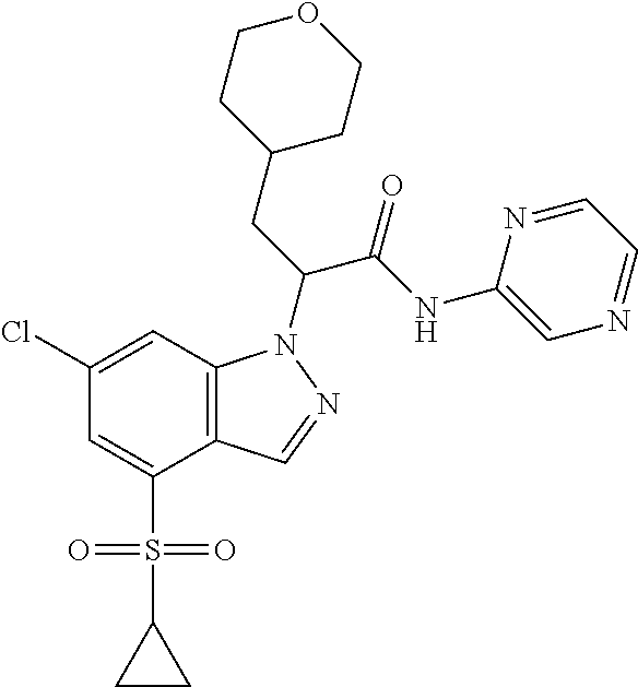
C12=C(C=C(Cl)C=C1S(C1CC1)(=O)=O)N(C(CC1CCOCC1)C(NC1=CN=CC=N1)=O)N=C2
